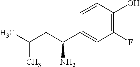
CC(CC(C1=CC(F)=C(O)C=C1)N)C
